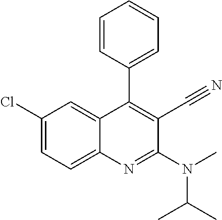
C1(Cl)=CC=C2C(=C1)C(C1=CC=CC=C1)=C(C#N)C(N(C)C(C)C)=N2
